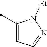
C1(C)=CC=NN1[Et]
